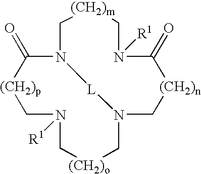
[(CH2)p]1C(=O)N2C[(CH2)m]CN([R1])C(=O)[(CH2)n]CN(C[(CH2)o]CN([R1])C1)[L]2
